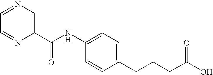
C1=NC(C(=O)NC2=CC=C(CCCC(O)=O)C=C2)=CN=C1
